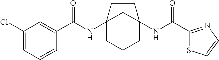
C12(NC(C3=CC(Cl)=CC=C3)=O)CCCC(NC(C3=NC=CS3)=O)(C1)CC2
